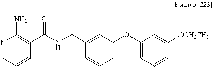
N1=CC=CC(C(NCC2=CC(OC3=CC=CC([OCH2CH3])=C3)=CC=C2)=O)=C1N
